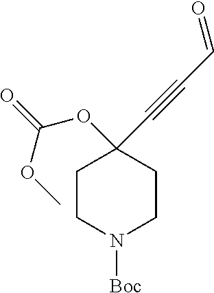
C1CN([Boc])CCC1(OC(=O)OC)C#CC=O
